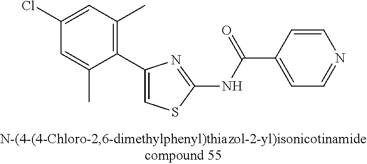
C1(C2=CSC(NC(=O)C3=CC=NC=C3)=N2)=C(C)C=C(Cl)C=C1C
